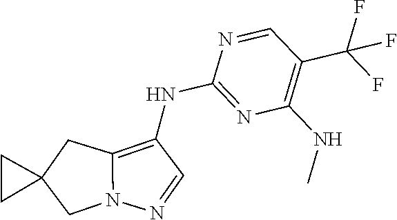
N1=CC(C(F)(F)F)=C(NC)N=C1NC1=C2N(N=C1)CC1(C2)CC1
